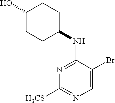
N1=C(NC2CCC(O)CC2)C(Br)=CN=C1[H3CS]
